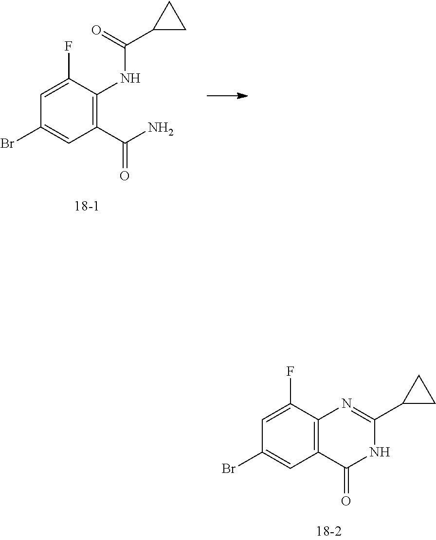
C1(F)=CC(Br)=CC(C(N)=O)=C1NC(=O)C1CC1.C1(F)=CC(Br)=CC2=C1N=C(C1CC1)NC2=O
